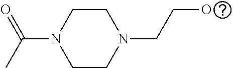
C1CN(CCO)CCN1C(C)=O
